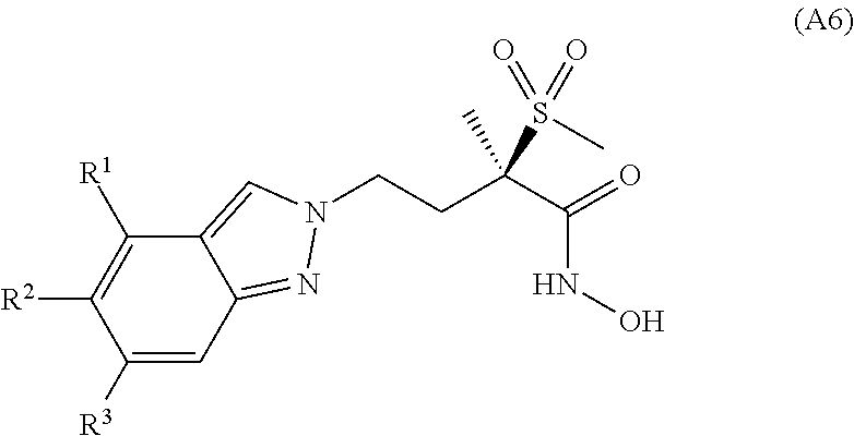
C(CC(C(=O)NO)(S(C)(=O)=O)C)N1C=C2C([R1])=C([R2])C([R3])=CC2=N1
